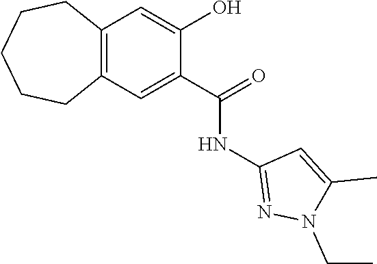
C12=C(C=C(C(=O)NC3=NN(CC)C(C)=C3)C(O)=C1)CCCCC2
